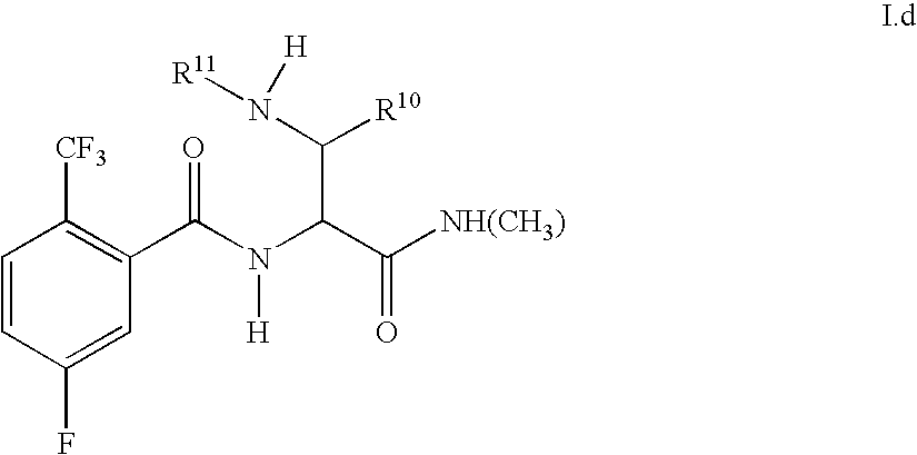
C1=CC(F)=CC(C(N(C(C([NH(CH3)])=O)C(N([R11])[H])[R10])[H])=O)=C1[CF3]
